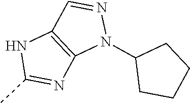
C1(N2N=CC3=C2N=C(C)N3)CCCC1
